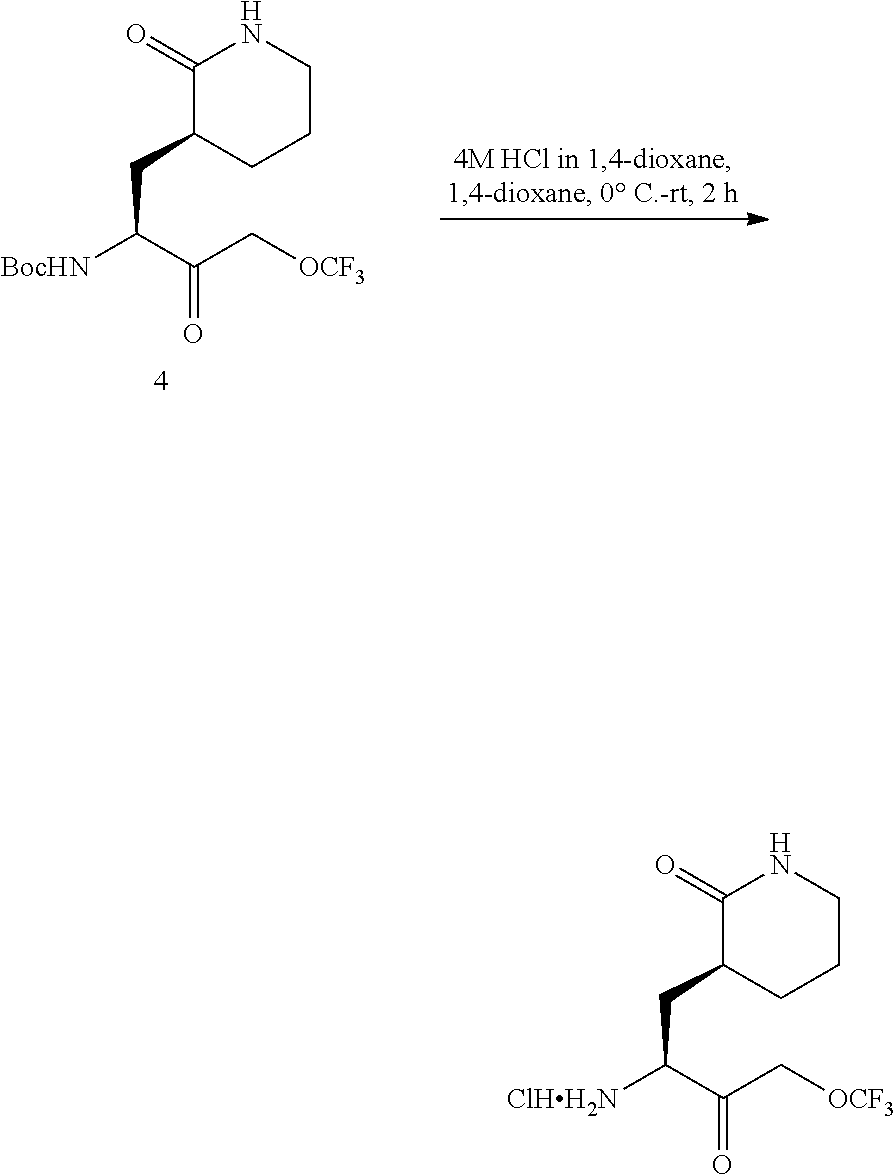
[BocHN]C(C(C[OCF3])=O)CC1CCCNC1=O.[ClHH2N]C(C(C[OCF3])=O)CC1CCCNC1=O
